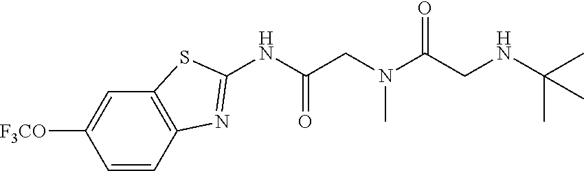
C1=CC2=C(C=C1[F3CO])SC(NC(CN(C(CNC(C)(C)C)=O)C)=O)=N2
